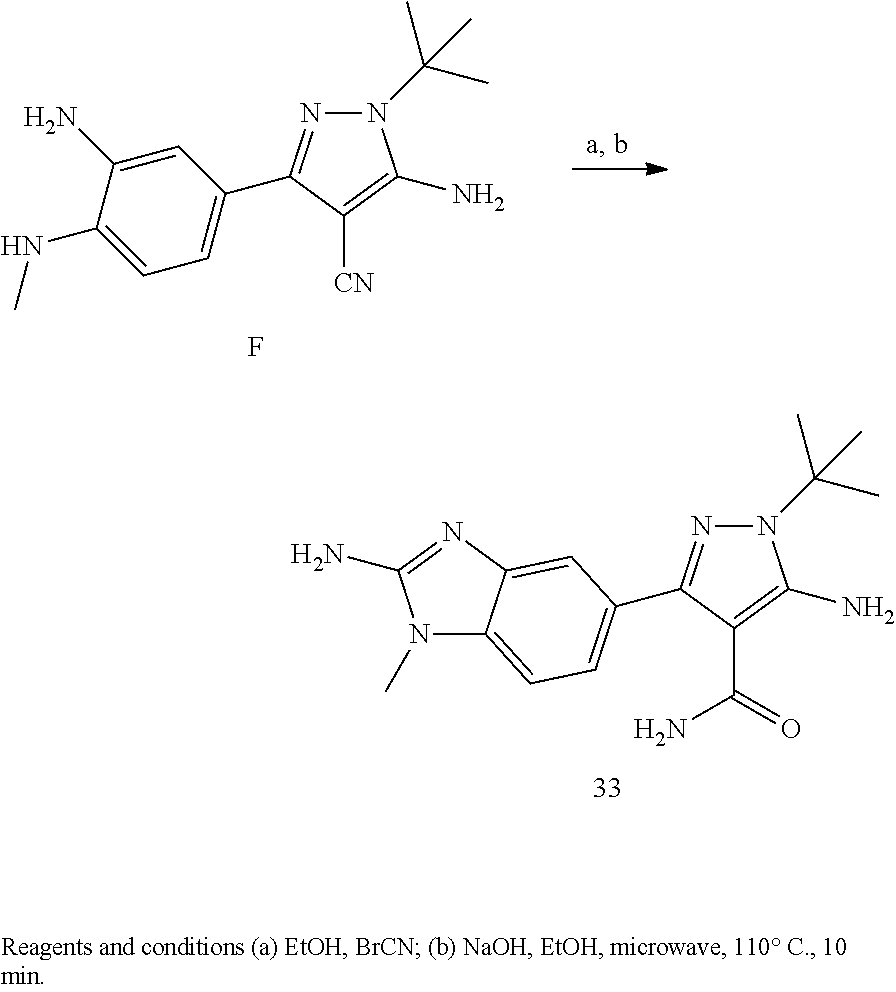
N1(C(C)(C)C)N=C(C2=CC=C(NC)C(N)=C2)C([CN])=C1N.F.N1(C(C)(C)C)N=C(C2=CC=C3N(C)C(N)=NC3=C2)C(C(=O)N)=C1N
